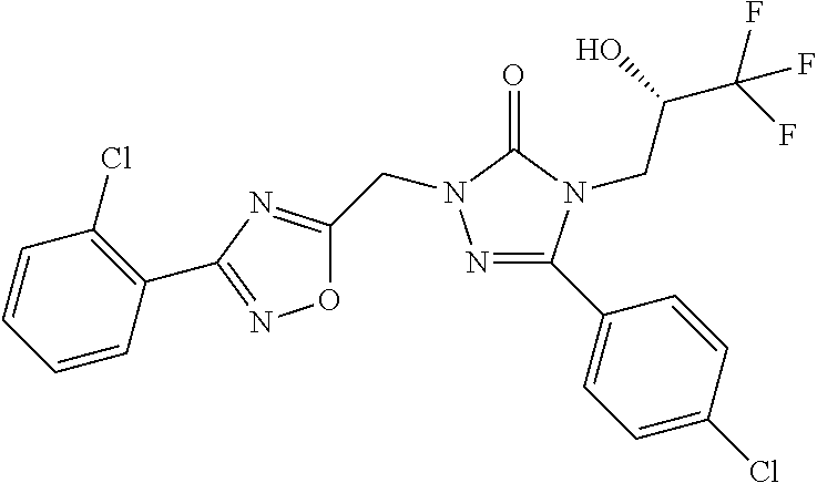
N1=C(C2=CC=C(Cl)C=C2)N(CC(C(F)(F)F)O)C(=O)N1CC1=NC(C2=C(Cl)C=CC=C2)=NO1
